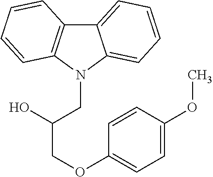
C12=CC=CC=C1N(CC(COC1=CC=C(OC)C=C1)O)C1=C2C=CC=C1
